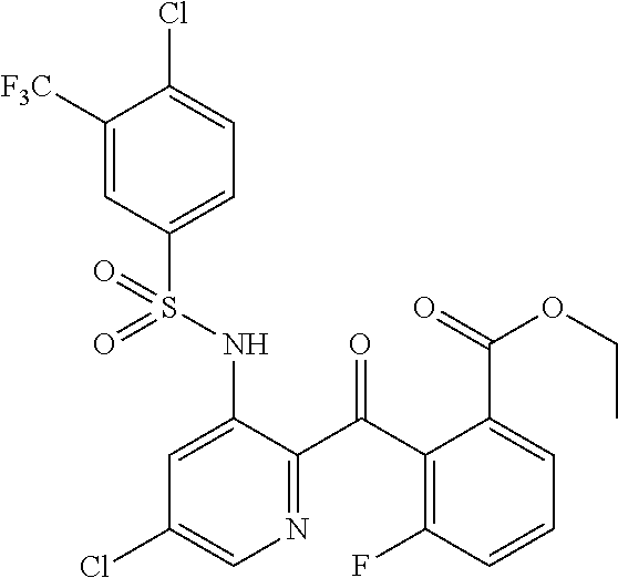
C1([F3C])=CC(S(NC2=CC(Cl)=CN=C2C(C2=C(F)C=CC=C2C(=O)OCC)=O)(=O)=O)=CC=C1Cl
